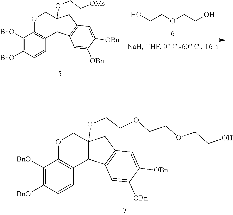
C1([BnO])=C([BnO])C=CC2=C1OCC1(OCCOCCOCCO)C2C2=C(C1)C=C([OBn])C([OBn])=C2.C1([BnO])=C([BnO])C=CC2=C1OCC1(OCC[OMs])C2C2=C(C1)C=C([OBn])C([OBn])=C2.OCCOCCO
